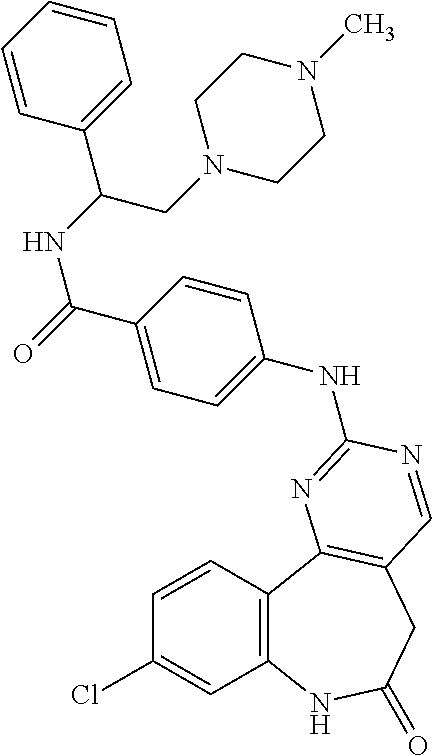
C1(Cl)=CC2=C(C=C1)C1=C(CC(=O)N2)C=NC(NC2=CC=C(C(=O)NC(C3=CC=CC=C3)CN3CCN(C)CC3)C=C2)=N1
